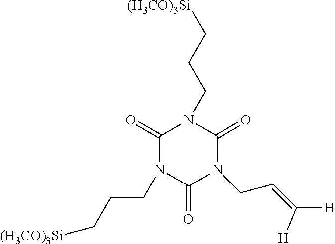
C1(=O)N(CCC[(H3CO)3Si])C(=O)N(CC=C([H])[H])C(=O)N1CCC[(H3CO)3Si]
